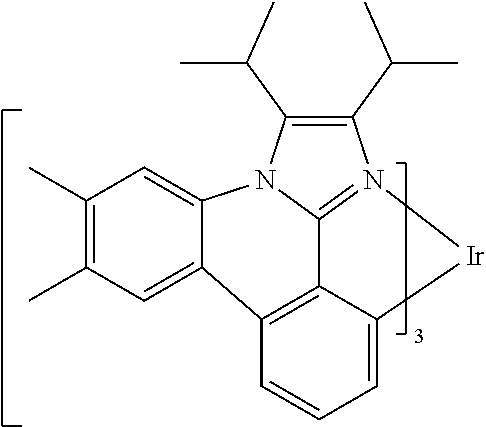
C1(C)=C(C)C=C2C3=C4C5=N(C(C(C)C)=C(C(C)C)N5C2=C1)[Ir]C4=CC=C3
